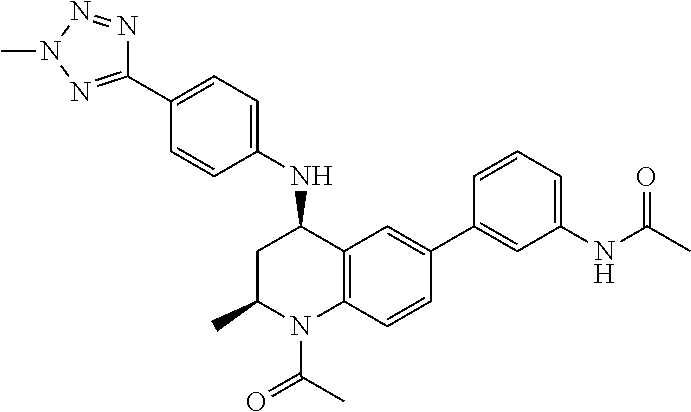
N(C1CC(C)N(C(C)=O)C2=C1C=C(C1=CC(NC(C)=O)=CC=C1)C=C2)C1=CC=C(C2=NN(C)N=N2)C=C1
